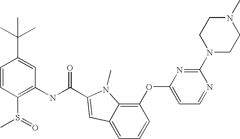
C1=CC(S(=O)C)=C(NC(=O)C2=CC3=CC=CC(OC4=CC=NC(N5CCN(C)CC5)=N4)=C3N2C)C=C1C(C)(C)C
